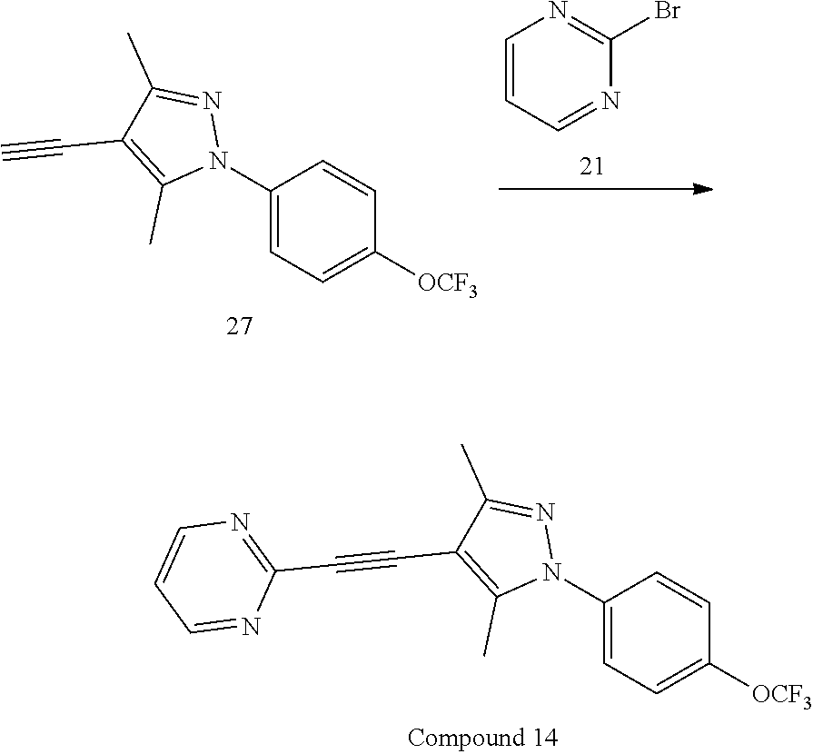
C1(N2N=C(C)C(C#CC3=NC=CC=N3)=C2C)=CC=C([OCF3])C=C1.C1(N2N=C(C)C(C#C)=C2C)=CC=C([OCF3])C=C1.C1=CC=NC(Br)=N1
